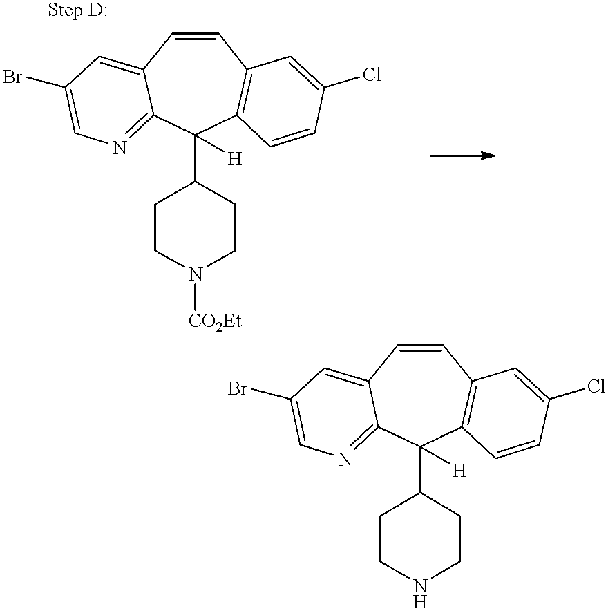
C1=CC2=CC(Br)=CN=C2C(C2CCN([CO2Et])CC2)([H])C2=C1C=C(Cl)C=C2.C1=CC2=CC(Br)=CN=C2C(C2CCNCC2)([H])C2=C1C=C(Cl)C=C2
